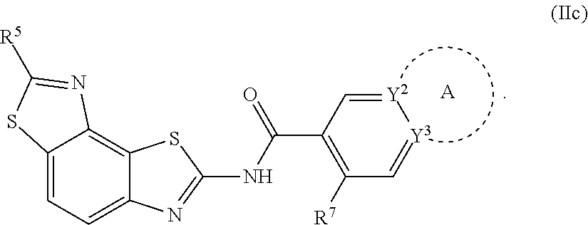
C12=CC=C3C(=C1N=C([R5])S2)SC(NC(=O)C1=C([R7])C=[Y3][Y2]=C1)=N3.[A]
